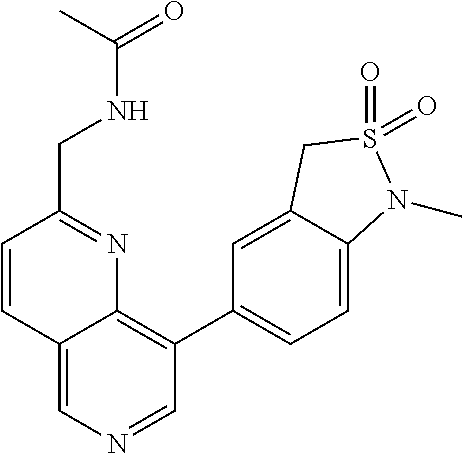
C1=CC2=CN=CC(C3=CC=C4C(=C3)CS(=O)(=O)N4C)=C2N=C1CNC(=O)C
